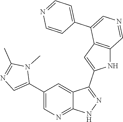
C1(C2=CN=C(C)N2C)=CN=C2C(=C1)C(C1=CC3=C(N1)C=NC=C3C1=CC=NC=C1)=NN2
